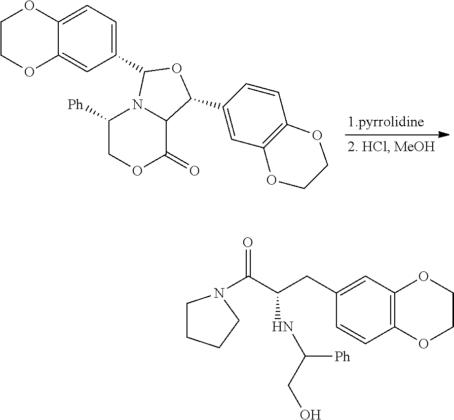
C1COC2=CC(C3N4C(C(=O)OCC4[Ph])C(C4=CC5=C(C=C4)OCCO5)O3)=CC=C2O1.C1(CC(C(N2CCCC2)=O)NC([Ph])CO)=CC2=C(C=C1)OCCO2
